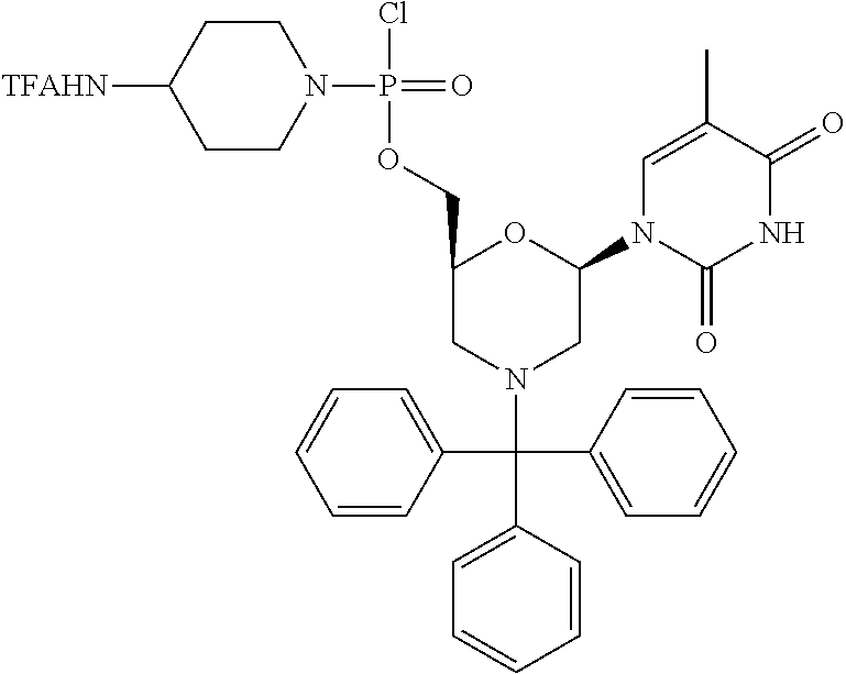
C1(C(C2=CC=CC=C2)(N2CC(N3C(=O)NC(=O)C(C)=C3)OC(COP(Cl)(=O)N3CCC([TFAHN])CC3)C2)C2=CC=CC=C2)=CC=CC=C1
